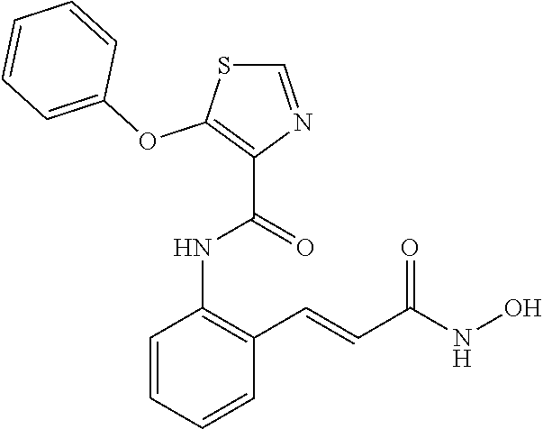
C1=CC=CC(C=CC(NO)=O)=C1NC(C1=C(OC2=CC=CC=C2)SC=N1)=O
